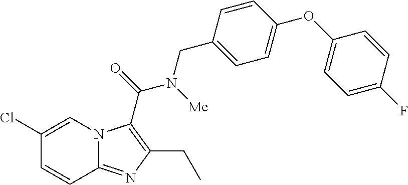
C1(Cl)=CN2C(=NC(CC)=C2C(N(CC2=CC=C(OC3=CC=C(F)C=C3)C=C2)[Me])=O)C=C1
